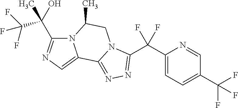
N12C(C(C(F)(F)F)(O)C)=NC=C1C1=NN=C(C(C3=CC=C(C(F)(F)F)C=N3)(F)F)N1CC2C
